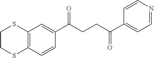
C12=C(C=CC(C(CCC(C3=CC=NC=C3)=O)=O)=C1)SCCS2
